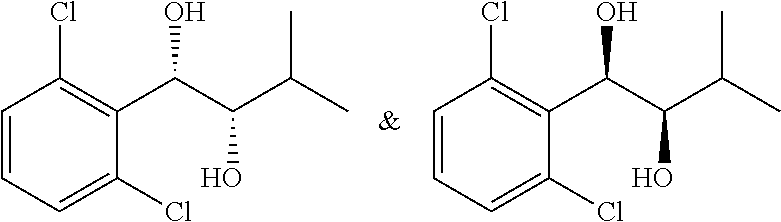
C1=CC=C(Cl)C(C(C(C(C)C)O)O)=C1Cl.C1=CC=C(Cl)C(C(C(C(C)C)O)O)=C1Cl
